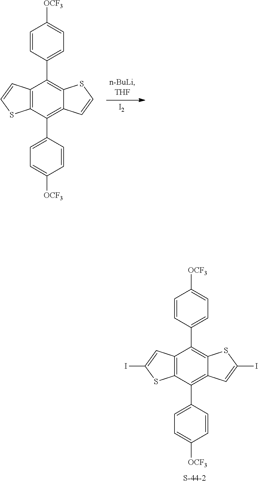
C12=C(C(C3=CC=C([OCF3])C=C3)=C3C(=C1C1=CC=C([OCF3])C=C1)SC(I)=C3)SC(I)=C2.C12=C(C(C3=CC=C([OCF3])C=C3)=C3C(=C1C1=CC=C([OCF3])C=C1)SC=C3)SC=C2.[I2]
